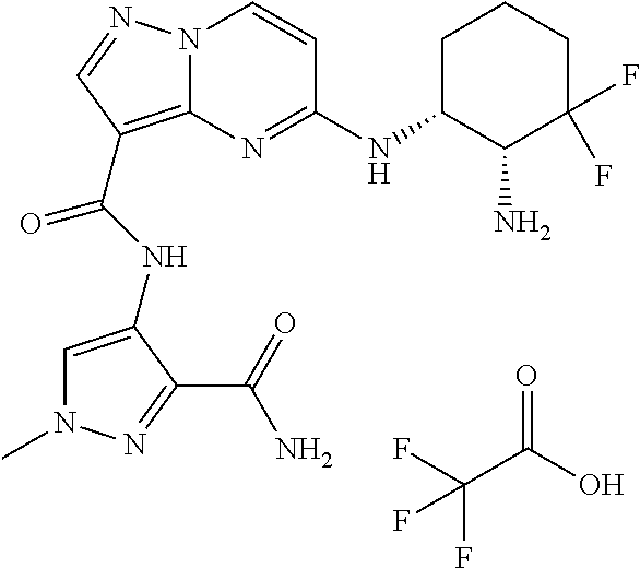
N1(C)C=C(NC(=O)C2=C3N(C=CC(NC4C(N)C(F)(F)CCC4)=N3)N=C2)C(C(=O)N)=N1.O=C(O)C(F)(F)F
